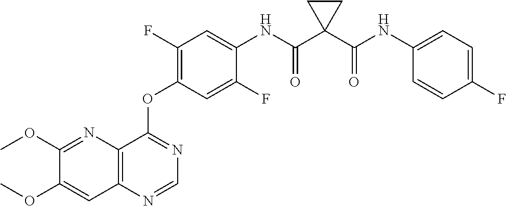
C12=C(N=CN=C1OC1=C(F)C=C(NC(C3(C(NC4=CC=C(F)C=C4)=O)CC3)=O)C(F)=C1)C=C(OC)C(OC)=N2
